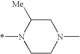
C1CN(C)CC([Me])N1*
